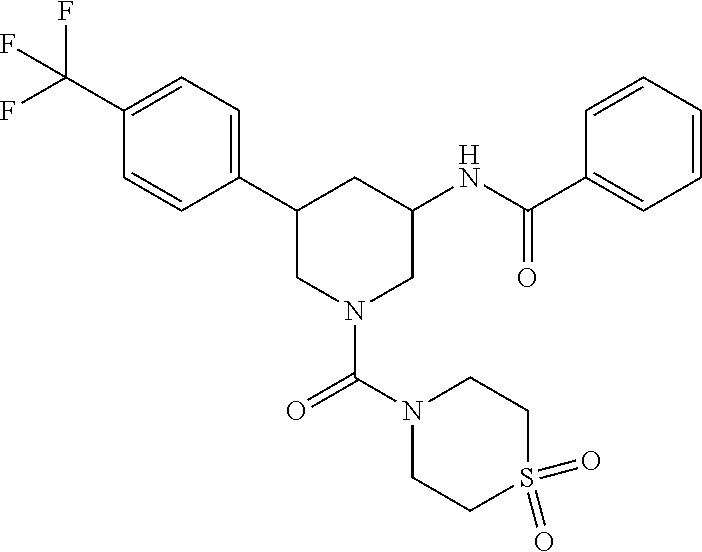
C1(C2CN(C(=O)N3CCS(=O)(=O)CC3)CC(NC(C3=CC=CC=C3)=O)C2)=CC=C(C(F)(F)F)C=C1
